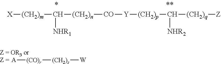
[X][(CH2)m]C([(CH2)n][CO][Y][(CH2)p]C([(CH2)q][Z])[NHR2])[NHR1].[A][(CO)r][(CH2)s][W]
